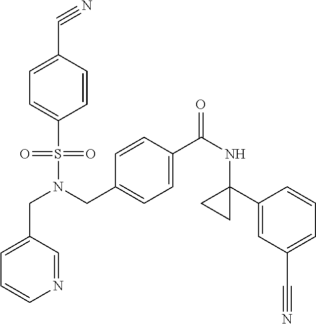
N1=CC(CN(S(C2=CC=C(C#N)C=C2)(=O)=O)CC2=CC=C(C(NC3(C4=CC(C#N)=CC=C4)CC3)=O)C=C2)=CC=C1
